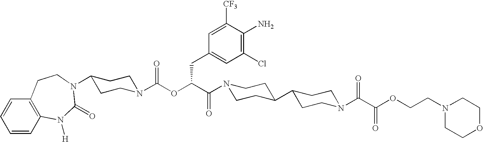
C1=CC2=C(C=C1)CCN(C1CCN(C(OC(CC3=CC(Cl)=C(N)C([CF3])=C3)C(=O)N3CCC(C4CCN(C(=O)C(OCCN5CCOCC5)=O)CC4)CC3)=O)CC1)C(=O)N2[H]
